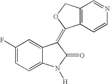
C1(F)=CC=C2C(=C1)C(=C1C3=C(C=NC=C3)CO1)C(=O)N2[H]
